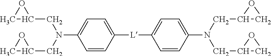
C1=CC([L]C2=CC=C(N(CC3CO3)CC3CO3)C=C2)=CC=C1N(CC1OC1)CC1OC1
